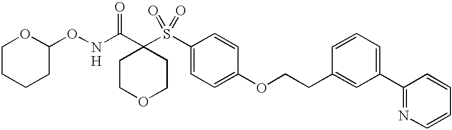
[H].N(C(C1(S(C2=CC=C(OCCC3=CC(C4=NC=CC=C4)=CC=C3)C=C2)(=O)=O)CCOCC1)=O)OC1OCCCC1
